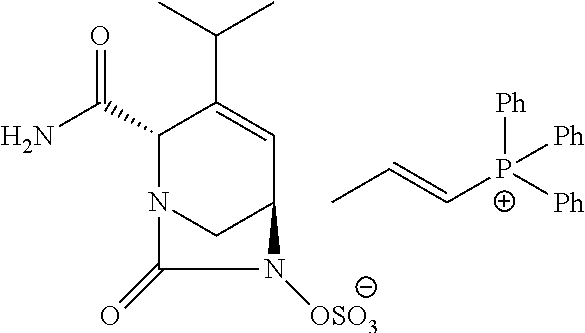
NC(C1N2CC(C=C1C(C)C)N([OSO3])C2=O)=O.CC=C[P+]([Ph])([Ph])[Ph]
